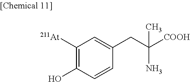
C1([At])=C(O)C=CC(CC([COOH])(C)N)=C1
